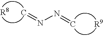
C=NN=C
